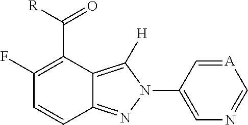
C12=NN(C3=CN=C[A]=C3)C([H])=C1C(C([R])=O)=C(F)C=C2
